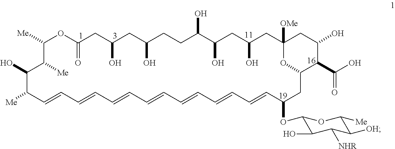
OC1CC2([OMe])CC(O)CC(O)C(O)CCC(O)CC(O)CC(=O)OC([Me])C([Me])C(O)C([Me])C=CC=CC=CC=CC=CC=CC=CC(OC3C(O)C([NHR])C([OH])C([Me])O3)CC(O2)C1C(=O)O
